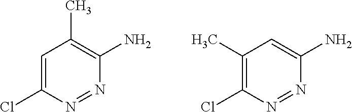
C1=C(Cl)N=NC(N)=C1C.C1(C)=C(Cl)N=NC(N)=C1
